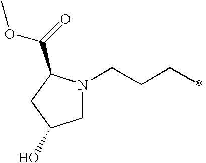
C1N(CCCC)C(C(=O)OC)CC1O
